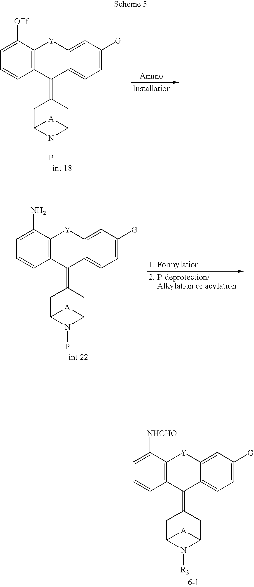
C12=C(C(N)=CC=C1)[Y]C1=CC([G])=CC=C1C2=C1CC2N(P)C(C1)[A]2.[1. Formylation].[2. P-deprotection/    Alkylation or acylation].C12=C(C([OTf])=CC=C1)[Y]C1=CC([G])=CC=C1C2=C1CC2N(P)C(C1)[A]2.[Amino].[Installation].C12=C(C([NHCHO])=CC=C1)[Y]C1=CC([G])=CC=C1C2=C1CC2N([R3])C(C1)[A]2
